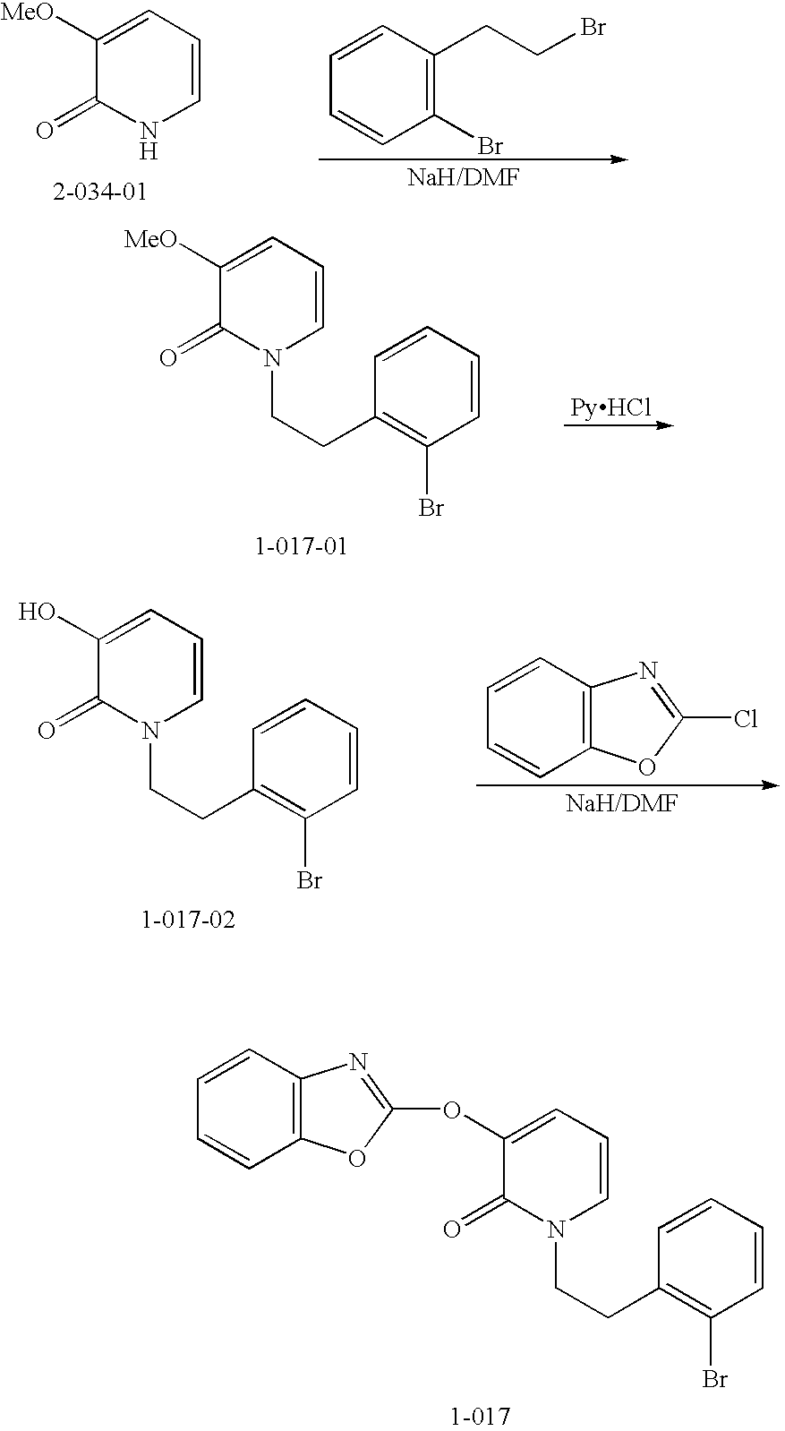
C1(OC2=NC3=C(C=CC=C3)O2)=CC=CN(CCC2=C(Br)C=CC=C2)C1=O.C1=CC(CCBr)=C(Br)C=C1.C1([MeO])=CC=CNC1=O.C1([MeO])=CC=CN(CCC2=C(Br)C=CC=C2)C1=O.C1=CC2=C(C=C1)OC(Cl)=N2.C1(O)=CC=CN(CCC2=C(Br)C=CC=C2)C1=O
